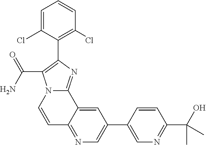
C1=C(Cl)C(C2=C(C(N)=O)N3C(=N2)C2=CC(C4=CN=C(C(O)(C)C)C=C4)=CN=C2C=C3)=C(Cl)C=C1
